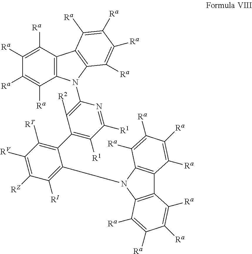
C1([R2])=C(N2C3=C(C([Ra])=C([Ra])C([Ra])=C3[Ra])C3=C2C([Ra])=C([Ra])C([Ra])=C3[Ra])N=C([R1])C([R1])=C1C1=C([RT])C([RV])=C([RZ])C([RI])=C1N1C2=C(C3=C1C([Ra])=C([Ra])C([Ra])=C3[Ra])C([Ra])=C([Ra])C([Ra])=C2[Ra]
